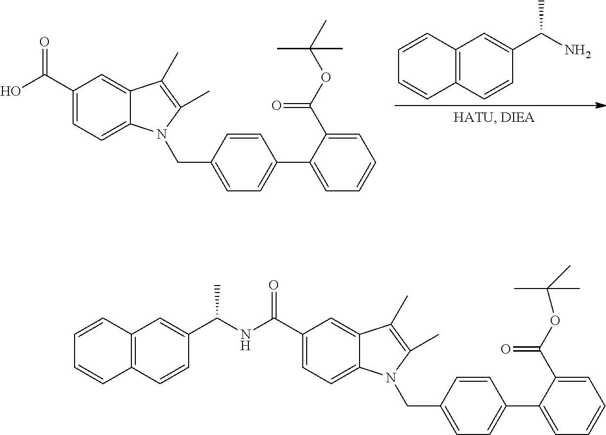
C12=C(C=CC(C(N)C)=C1)C=CC=C2.OC(C1=CC=C2C(=C1)C(C)=C(C)N2CC1=CC=C(C2=CC=CC=C2C(OC(C)(C)C)=O)C=C1)=O.C12=C(C=CC(C(NC(C3=CC=C4C(=C3)C(C)=C(C)N4CC3=CC=C(C4=CC=CC=C4C(OC(C)(C)C)=O)C=C3)=O)C)=C1)C=CC=C2
